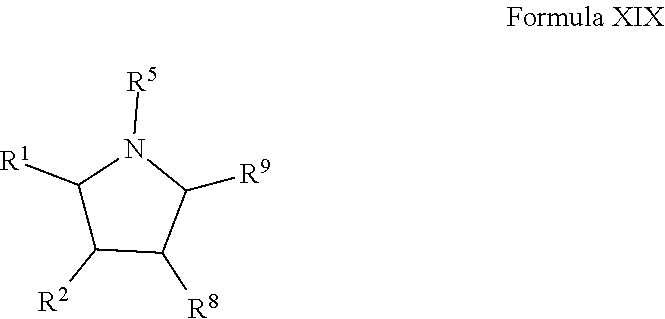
[R9]C1N([R5])C([R1])C([R2])C1[R8]
